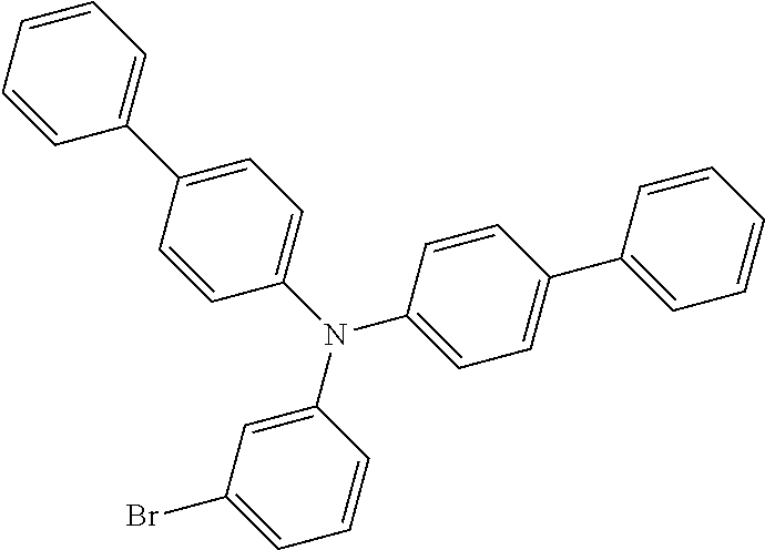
N(C1=CC(Br)=CC=C1)(C1=CC=C(C2=CC=CC=C2)C=C1)C1=CC=C(C2=CC=CC=C2)C=C1
